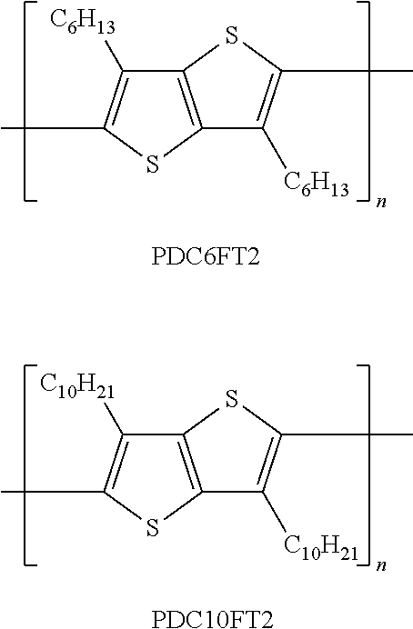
C12=C(SC(C)=C1[C6H13])C([C6H13])=C(C)S2.[PDC6FT2].C12=C(SC(C)=C1[C10H21])C([C10H21])=C(C)S2.[PDC10FT2]
